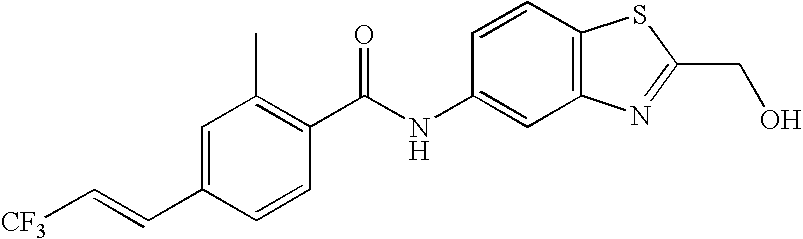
C1=C(C=C[CF3])C=CC(C(NC2=CC3=C(C=C2)SC(CO)=N3)=O)=C1C
